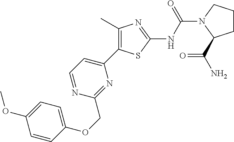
C1=NC(COC2=CC=C(OC)C=C2)=NC(C2=C(C)N=C(NC(=O)N3CCCC3C(=O)N)S2)=C1
